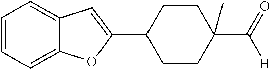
C1=CC=C2C(=C1)C=C(C1CCC(C(=O)[H])(C)CC1)O2
